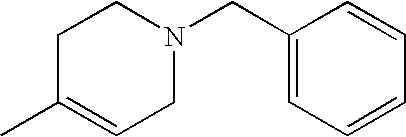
C1(CN2CCC(C)=CC2)=CC=CC=C1
